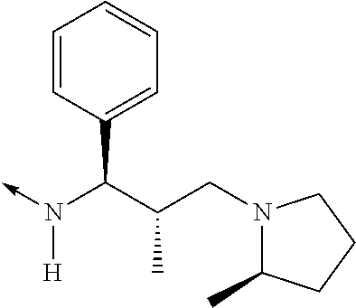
C(N(->C)[H])(C1=CC=CC=C1)C(CN1C(C)CCC1)C
